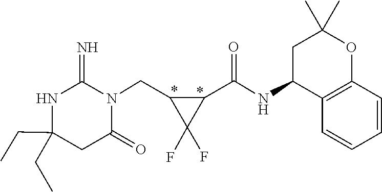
C(C1(CC)NC(=N)N(CC2C(F)(F)C2C(NC2C3=C(OC(C)(C)C2)C=CC=C3)=O)C(=O)C1)C
